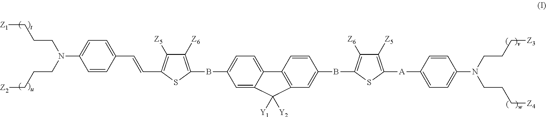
C1=C2C(=CC=C1BC1=C([Z6])C([Z5])=C(C=CC3=CC=C(N(CCC[Z2])CCC[Z1])C=C3)S1)C1=C(C=C(BC3=C([Z6])C([Z5])=C([A]C4=CC=C(N(CCC[Z3])CCC[Z4])C=C4)S3)C=C1)C2([Y2])[Y1]
